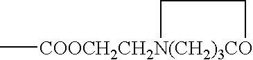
C[COOCH2CH2N(CH2)3CO]1CC1
